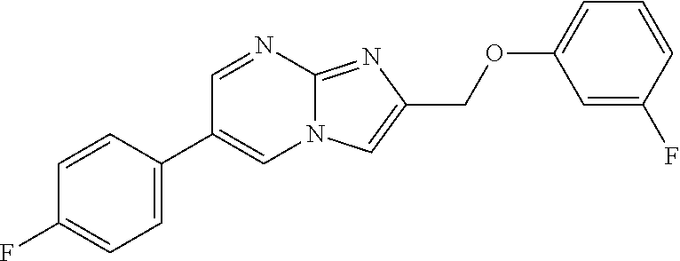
C1=C(C2=CN3C(=NC(COC4=CC=CC(F)=C4)=C3)N=C2)C=CC(F)=C1
